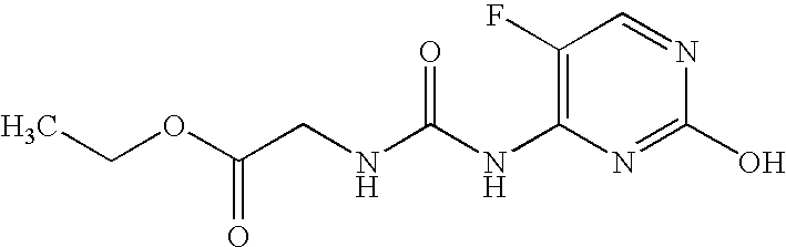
N(C1=C(F)C=NC(O)=N1)C(NCC(OCC)=O)=O
